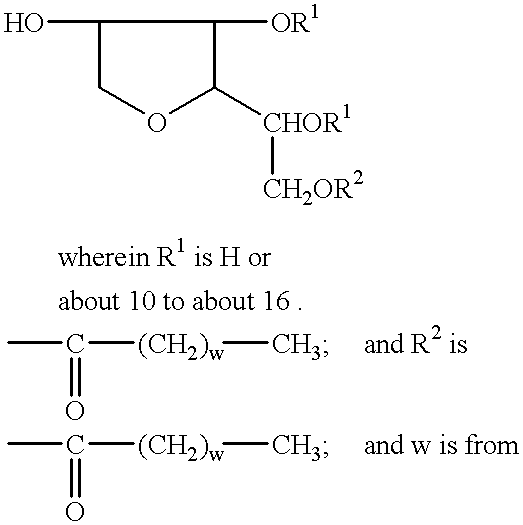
C1(O)COC([CHOR1][CH2OR2])C1[OR1].CC([(CH2)w]C)=O.CC([(CH2)w]C)=O
